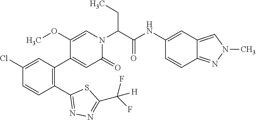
C1(Cl)=CC(C2=CC(=O)N(C(C(NC3=CC4=CN(C)N=C4C=C3)=O)CC)C=C2OC)=C(C2=NN=C(C([H])(F)F)S2)C=C1
